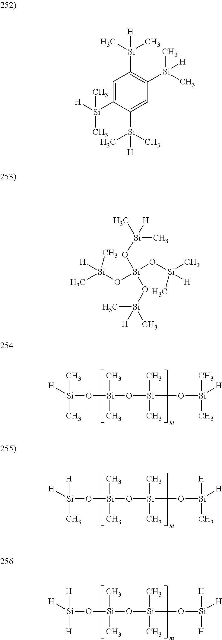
[H][Si](C)(O[Si](O[Si](O[Si]([H])(C)C)(C)C)(C)C)C.[H][Si]([H])(O[Si](O[Si](O[Si]([H])([H])C)(C)C)(C)C)C.[H][Si]([H])(O[Si](O[Si](O[Si]([H])([H])[H])(C)C)(C)C)[H].C1=C([Si](C)([H])C)C([Si](C)(C)[H])=CC([Si]([H])(C)C)=C1[Si]([H])(C)C.C[Si](O[Si](O[Si]([H])(C)C)(O[Si]([H])(C)C)O[Si]([H])(C)C)(C)[H]
